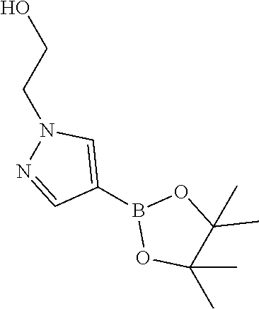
B1(C2=CN(CCO)N=C2)OC(C)(C)C(C)(C)O1
